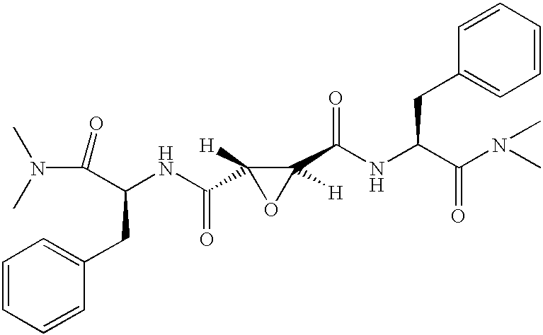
N(C(C(NC(=O)C1([H])OC1(C(=O)NC(CC1=CC=CC=C1)C(=O)N(C)C)[H])CC1=CC=CC=C1)=O)(C)C
